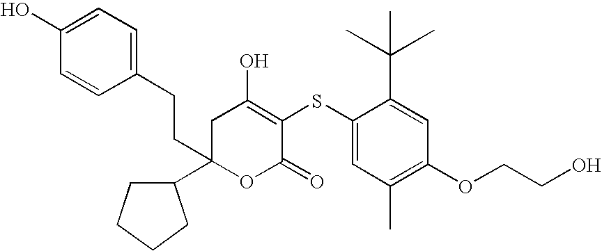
O1C(=O)C(SC2=CC(C)=C(OCCO)C=C2C(C)(C)C)=C(O)CC1(CCC1=CC=C(O)C=C1)C1CCCC1
